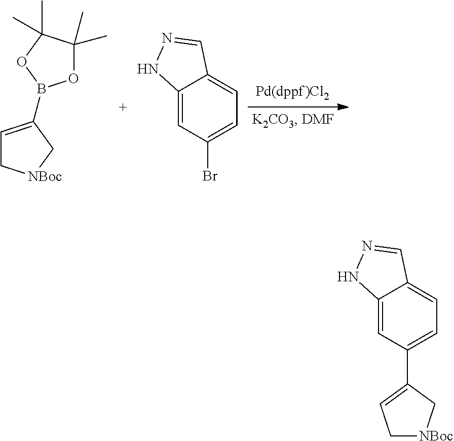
C1=C(B2OC(C)(C)C(C)(C)O2)C[NBoc]C1.C12=CC(Br)=CC=C1C=NN2.C12=CC(C3=CC[NBoc]C3)=CC=C1C=NN2
